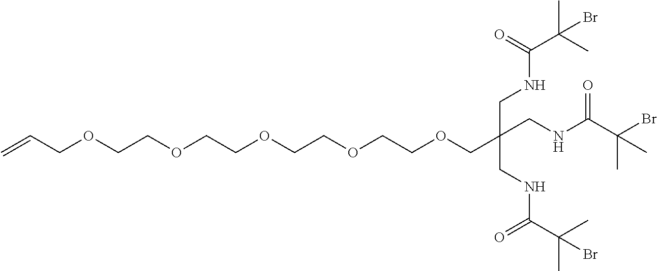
C=CCOCCOCCOCCOCCOCC(CNC(C(C)(C)Br)=O)(CNC(C(C)(C)Br)=O)CNC(C(Br)(C)C)=O
